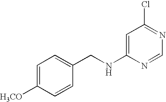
C1=C([H3CO])C=CC(CNC2=CC(Cl)=NC=N2)=C1
